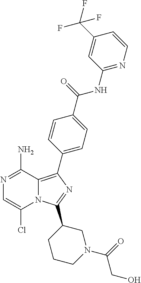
N12C(=C(C3=CC=C(C(=O)NC4=NC=CC(C(F)(F)F)=C4)C=C3)N=C1C1CCCN(C(=O)CO)C1)C(N)=NC=C2Cl
